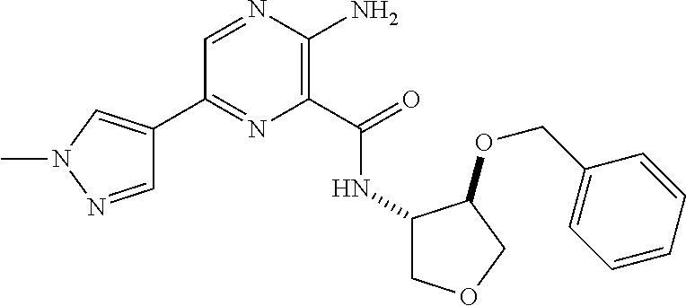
C1(C2=CN(C)N=C2)=NC(C(=O)NC2COCC2OCC2=CC=CC=C2)=C(N)N=C1
